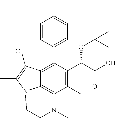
C1(C)=C(C(C(O)=O)OC(C)(C)C)C(C2=CC=C(C)C=C2)=C2C3=C1N(C)CCN3C(C)=C2Cl
